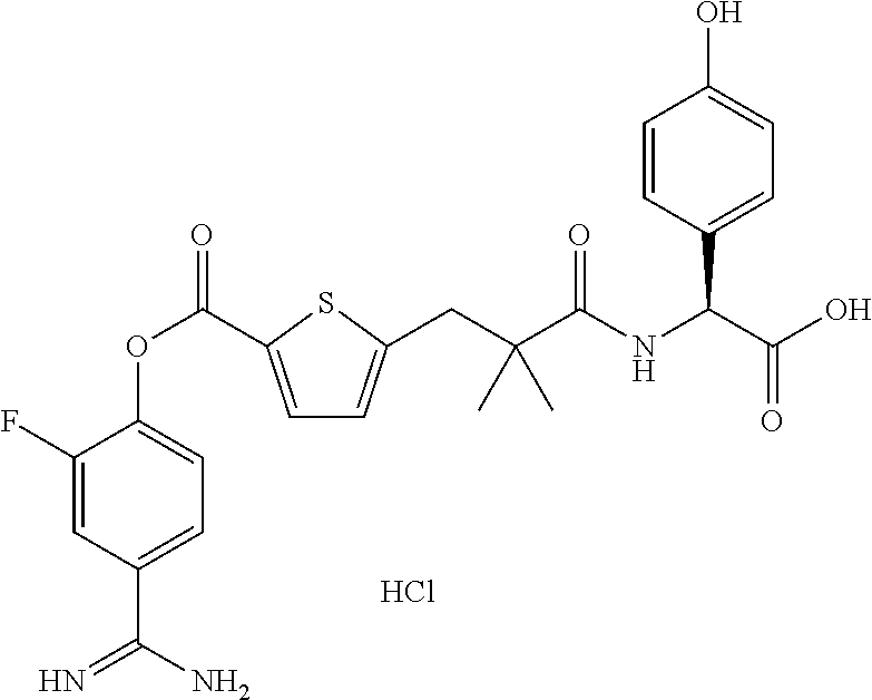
C1(F)=CC(C(N)=N)=CC=C1OC(=O)C1=CC=C(CC(C(=O)NC(C(O)=O)C2=CC=C(O)C=C2)(C)C)S1.Cl
